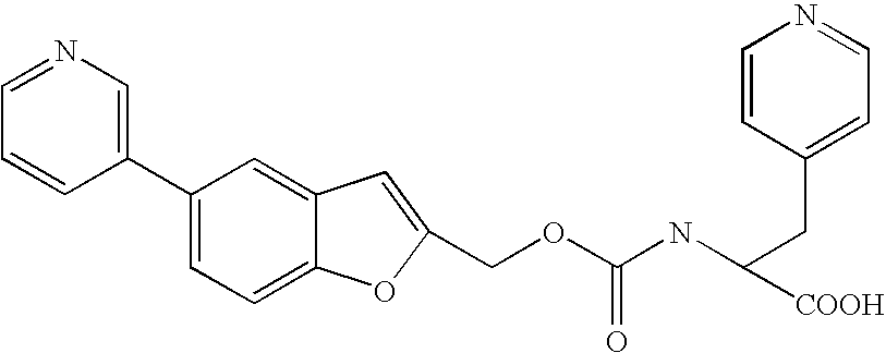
N1=CC=CC(C2=CC=C3C(=C2)C=C(COC(NC(CC2=CC=NC=C2)[COOH])=O)O3)=C1
